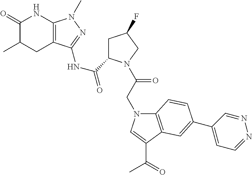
C1(=O)C(C)CC2=C(N1)N(C)N=C2NC(=O)C1CC(F)CN1C(CN1C2=C(C(C(=O)C)=C1)C=C(C1=CC=NN=C1)C=C2)=O
